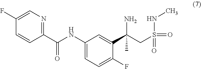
C(CS(NC)(=O)=O)(N)(C)C1=CC(NC(C2=NC=C(F)C=C2)=O)=CC=C1F
